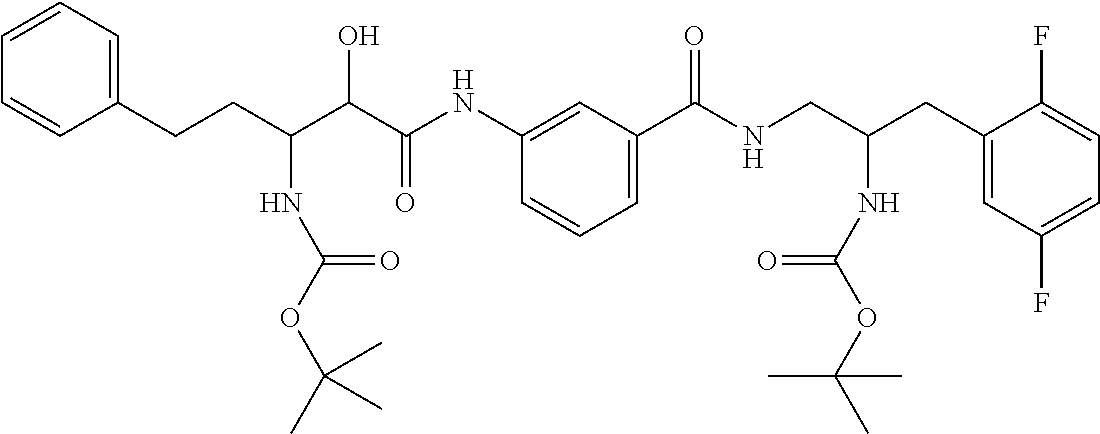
C(C(C(C(NC1=CC(C(NCC(CC2=CC(F)=CC=C2F)NC(OC(C)(C)C)=O)=O)=CC=C1)=O)O)NC(OC(C)(C)C)=O)CC1=CC=CC=C1
